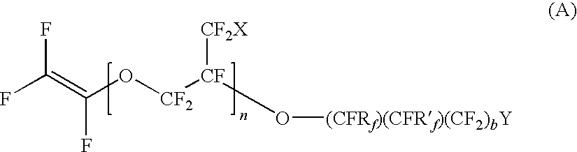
C(O[CF2][CF](O[(CFRf)(CFRf)(CF2)bY])[CF2X])(=C(F)F)F
